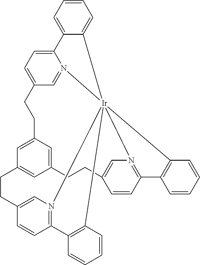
C1=CC=C2C(=C1)C1=CC=C3C=N1[Ir]2145N2=C(C=CC(=C2)CCC2=CC(=CC(=C2)CC3)CCC2=CN1=C(C=C2)C1=C4C=CC=C1)C1=C5C=CC=C1
